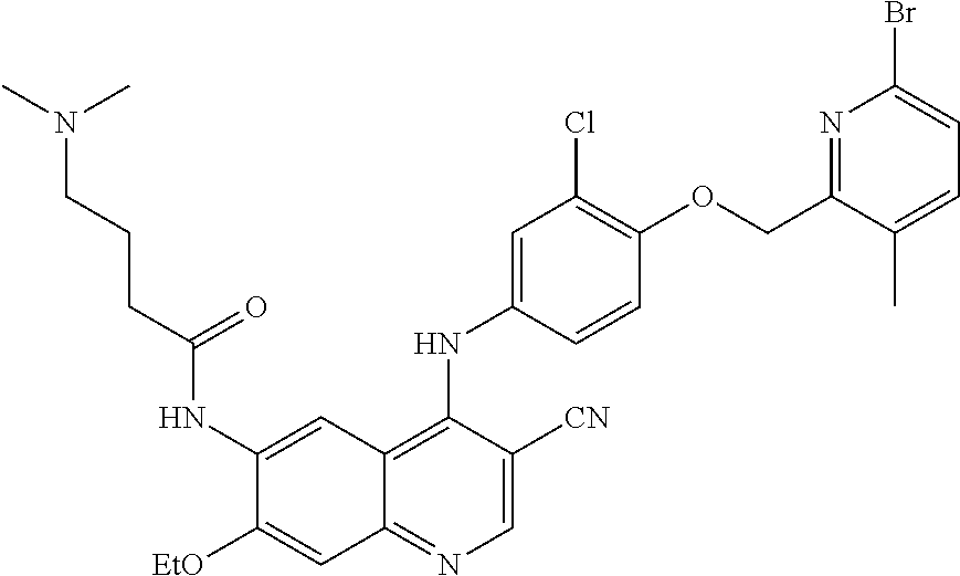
C1=C([CN])C(NC2=CC(Cl)=C(OCC3=NC(Br)=CC=C3C)C=C2)=C2C(=N1)C=C([EtO])C(NC(CCCN(C)C)=O)=C2
